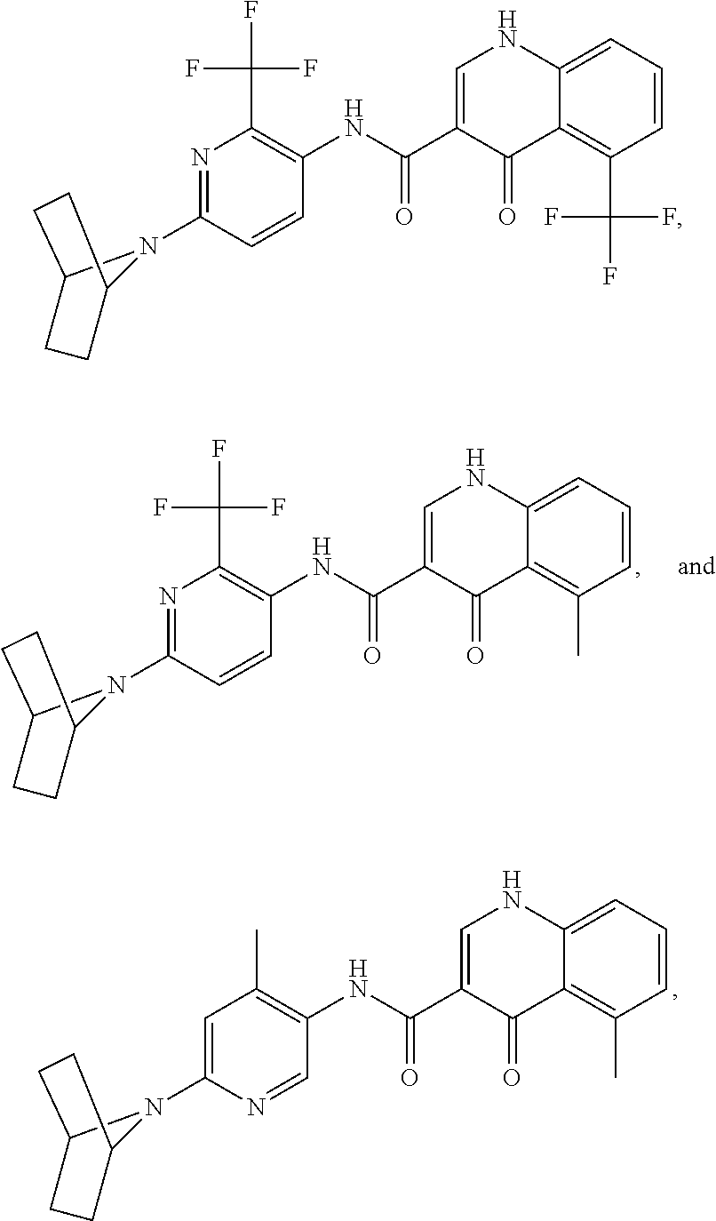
N1=C(N2C3CCC2CC3)C=CC(NC(C2=CNC3=CC=CC(C)=C3C2=O)=O)=C1C(F)(F)F.C1=C(N2C3CCC2CC3)N=CC(NC(C2=CNC3=CC=CC(C)=C3C2=O)=O)=C1C.N1=C(N2C3CCC2CC3)C=CC(NC(C2=CNC3=CC=CC(C(F)(F)F)=C3C2=O)=O)=C1C(F)(F)F
